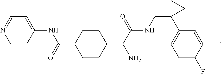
C1=CC(NC(=O)C2CCC(C(C(NCC3(C4=CC=C(F)C(F)=C4)CC3)=O)N)CC2)=CC=N1
